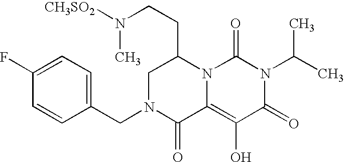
C1(CN2C(=O)C3=C(O)C(=O)N(C(C)C)C(=O)N3C(CCN(C)[CH3SO2])C2)=CC=C(F)C=C1
